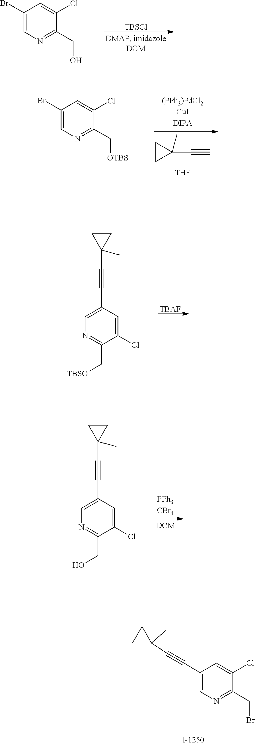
C1(C#CC2(C)CC2)=CN=C(CBr)C(Cl)=C1.C1(C#C)(C)CC1.[THF].C1(C[OTBS])=NC=C(Br)C=C1Cl.[TBSCl].C1(CO)=NC=C(Br)C=C1Cl.C1(C#CC2(C)CC2)=CN=C(C[TBSO])C(Cl)=C1.[TBAF].C1(C#CC2(C)CC2)=CN=C(CO)C(Cl)=C1
